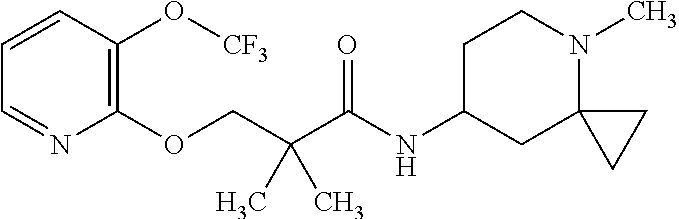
C1=CC(O[CF3])=C(OCC(C(=O)NC2CCN(C)C3(C2)CC3)(C)C)N=C1
